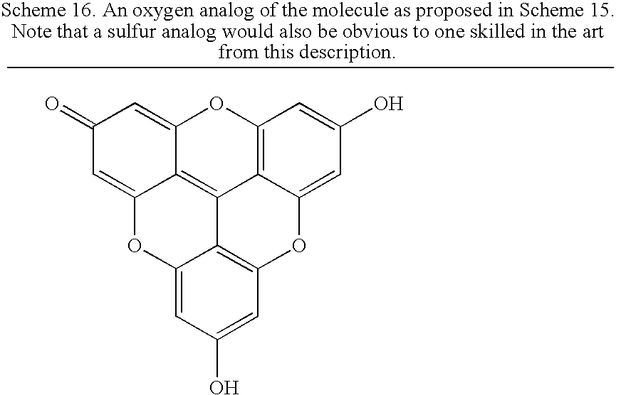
C1(=O)C=C2C3=C4C5=C(OC3=C1)C=C(O)C=C5OC1=C4C(=CC(O)=C1)O2
